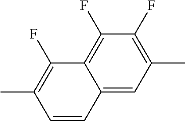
C12=C(F)C(F)=C(C)C=C1C=CC(C)=C2F
